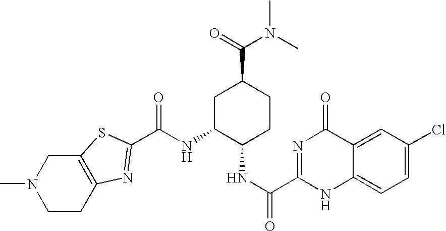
C(NC1C(NC(=O)C2=NC(=O)C3=CC(Cl)=CC=C3N2)CCC(C(=O)N(C)C)C1)(=O)C1=NC2=C(CN(C)CC2)S1
